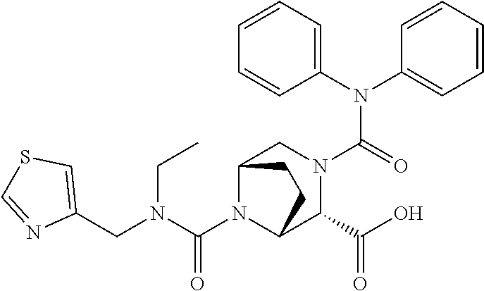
C(N1C2C(C(=O)O)N(C(N(C3=CC=CC=C3)C3=CC=CC=C3)=O)CC1CC2)(N(CC1=CSC=N1)CC)=O
